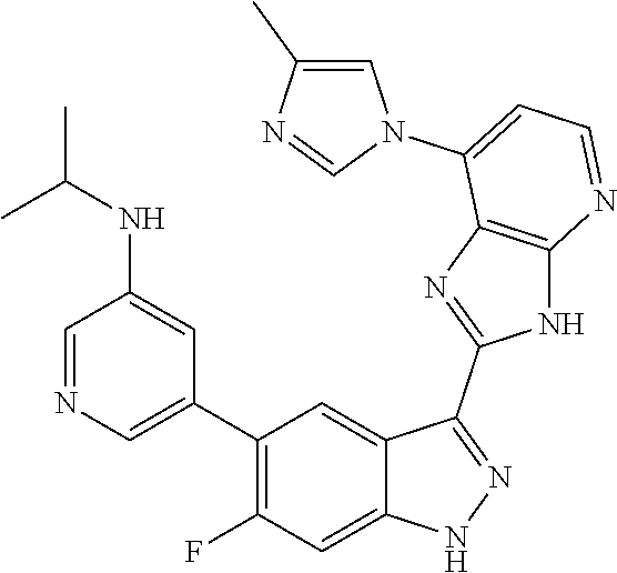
C1=NC=C(C2=C(F)C=C3C(=C2)C(C2=NC4=C(N2)N=CC=C4N2C=C(C)N=C2)=NN3)C=C1NC(C)C
